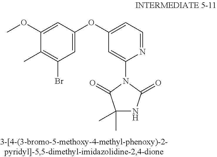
C1=C(OC)C(C)=C(Br)C=C1OC1=CC=NC(N2C(=O)C(C)(C)NC2=O)=C1
